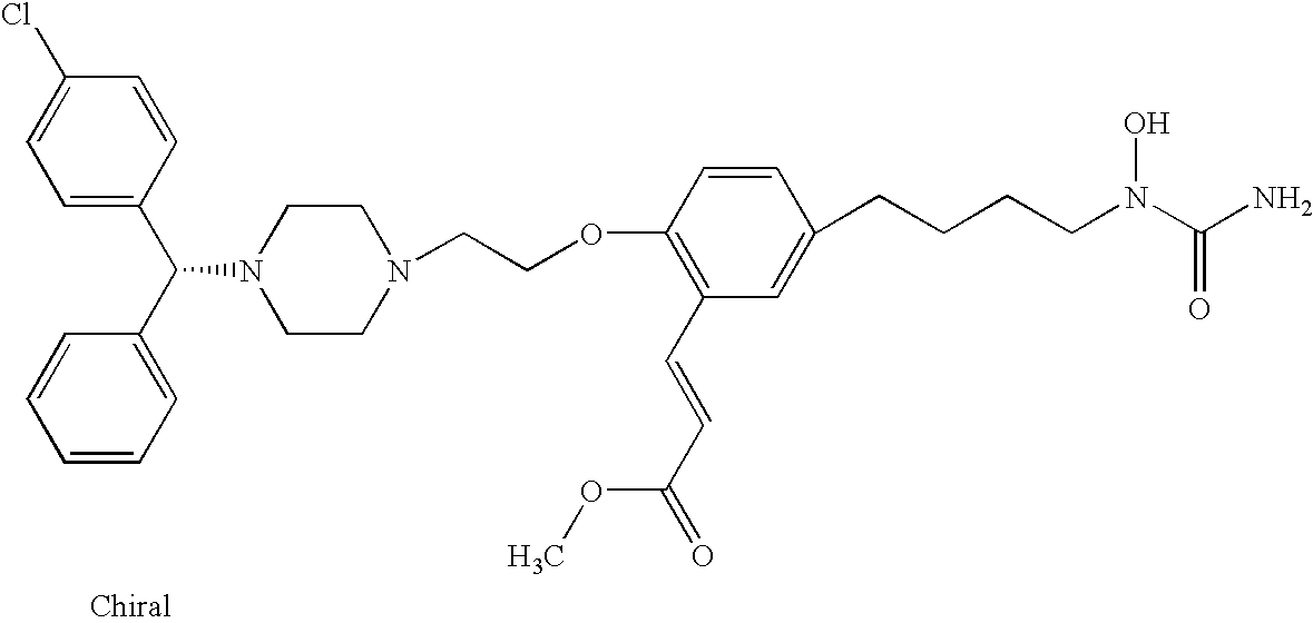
C1=C(C(C2=CC=CC=C2)N2CCN(CCOC3=C(C=CC(=O)OC)C=C(CCCCN(C(N)=O)O)C=C3)CC2)C=CC(Cl)=C1
